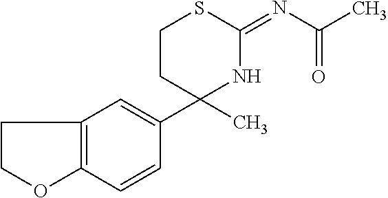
C12=C(C=C(C3(C)NC(=NC(C)=O)SCC3)C=C1)CCO2
